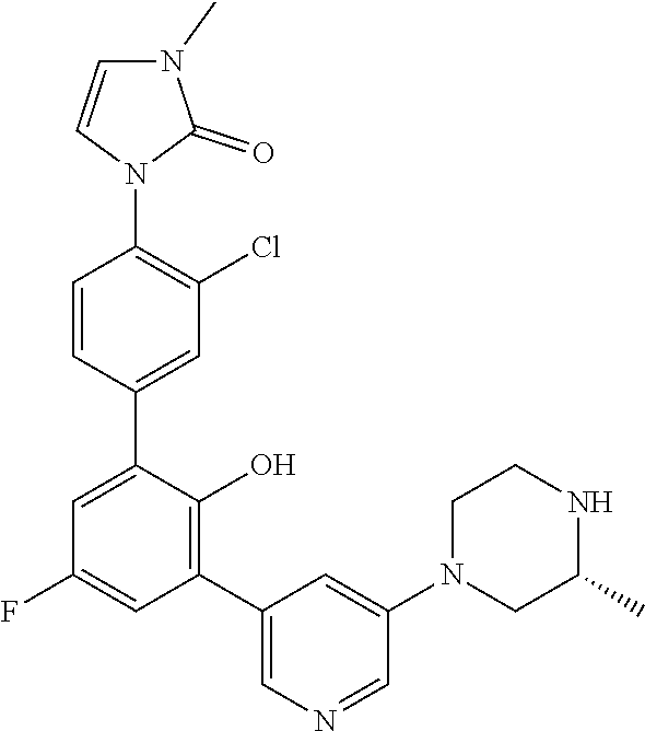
C1=CN(C2=C(Cl)C=C(C3=CC(F)=CC(C4=CN=CC(N5CC(C)NCC5)=C4)=C3O)C=C2)C(=O)N1C
